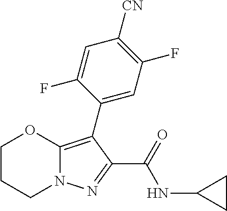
C1CCN2C(=C(C3=CC(F)=C([CN])C=C3F)C(C(=O)NC3CC3)=N2)O1
